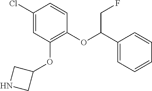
C1(Cl)=CC(OC2CNC2)=C(OC(C2=CC=CC=C2)CF)C=C1
